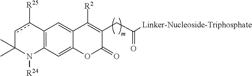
C12=C(C=C3C(=C1)C([R2])=C(CC(=O)[Linker-Nucleoside-Triphosphate])C(=O)O3)N([R24])C(C)(C)cc2[R25]
